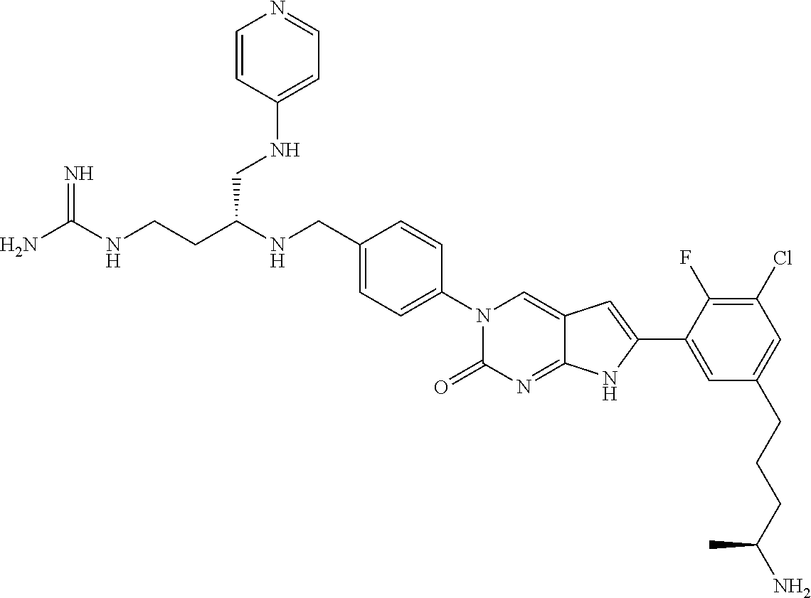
C(CC(NCC1=CC=C(N2C(=O)N=C3C(=C2)C=C(C2=CC(CCCC(N)C)=CC(Cl)=C2F)N3)C=C1)CNC1=CC=NC=C1)NC(N)=N
